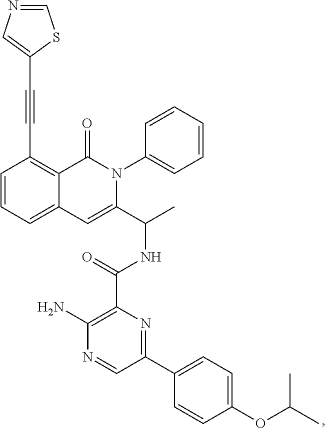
C12=CC=CC(C#CC3=CN=CS3)=C1C(=O)N(C1=CC=CC=C1)C(C(C)NC(C1=C(N)N=CC(C3=CC=C(OC(C)C)C=C3)=N1)=O)=C2
